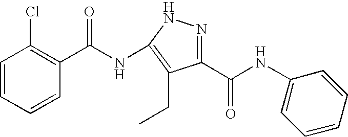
C1=CC=CC(C(NC2=C(CC)C(C(NC3=CC=CC=C3)=O)=NN2)=O)=C1Cl
